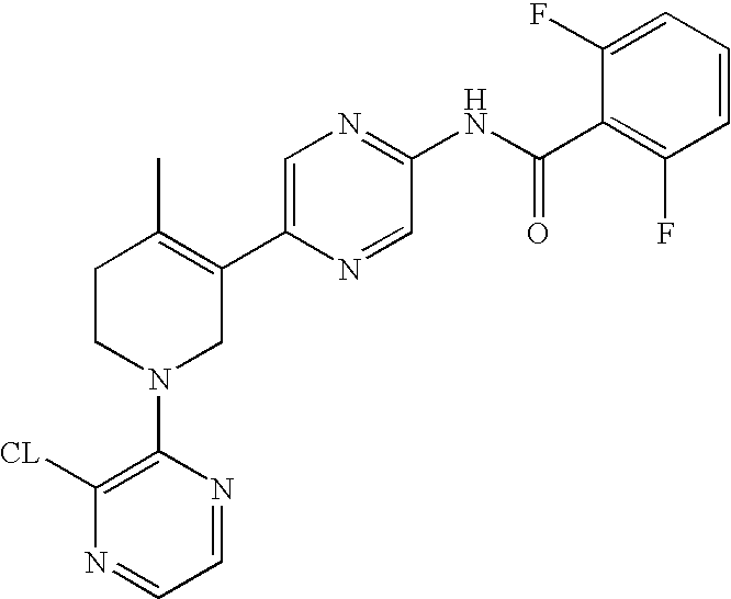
C1=C(C2=C(C)CCN(C3=C([CL])N=CC=N3)C2)N=CC(NC(C2=C(F)C=CC=C2F)=O)=N1
